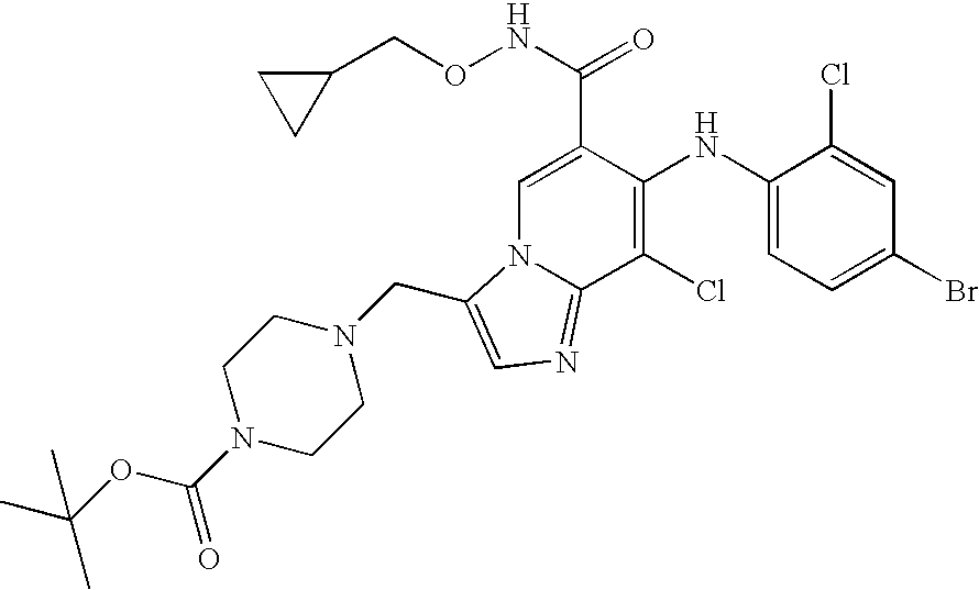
C1=C(C(NOCC2CC2)=O)C(NC2=CC=C(Br)C=C2Cl)=C(Cl)C2=NC=C(CN3CCN(C(OC(C)(C)C)=O)CC3)N12
